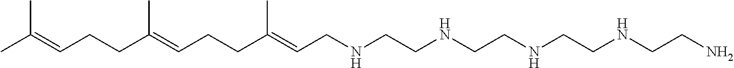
C(C(=CCCC(=CCNCCNCCNCCNCCN)C)C)CC=C(C)C
